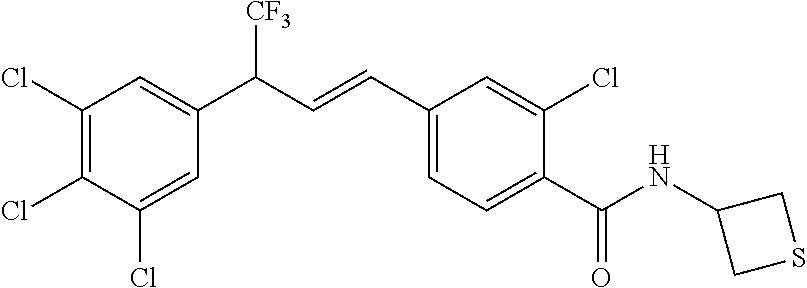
C1(Cl)=C(Cl)C(Cl)=CC(C(C=CC2=CC=C(C(=O)NC3CSC3)C(Cl)=C2)[CF3])=C1
